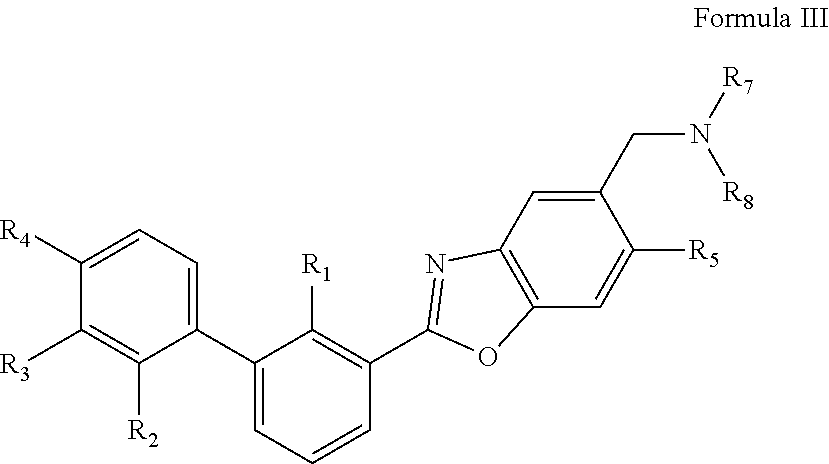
C1=C(C2=CC=C([R4])C([R3])=C2[R2])C([R1])=C(C2=NC3=C(O2)C=C([R5])C(CN([R8])[R7])=C3)C=C1
